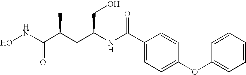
ONC(C(CC(NC(C1=CC=C(OC2=CC=CC=C2)C=C1)=O)CO)C)=O
